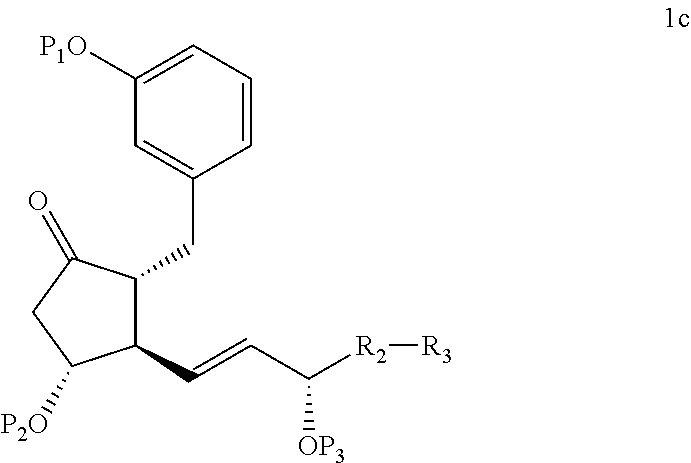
C1(C=CC([R2][R3])[OP3])C(CC2=CC([P1O])=CC=C2)C(=O)CC1[P2O]
